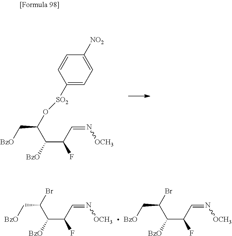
C(C(F)C=N[OCH3])([BzO])C(O[SO2]C1=CC=C([NO2])C=C1)C[BzO].C(C(F)C=N[OCH3])([BzO])C(Br)C[BzO].C(C(F)C=N[OCH3])([BzO])C(Br)C[BzO]
